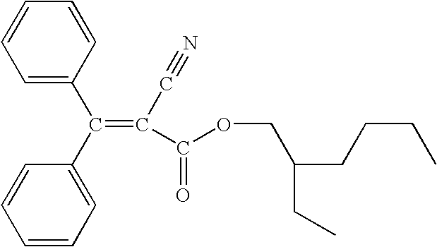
C1=C(C(C2=CC=CC=C2)=C(C(OCC(CCCC)CC)=O)C#N)C=CC=C1
